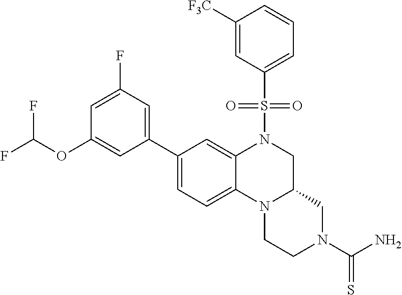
FC(OC1=CC(C2=CC=C3C(=C2)N(S(=O)(=O)C2=CC=CC([F3C])=C2)CC2N3CCN(C(N)=S)C2)=CC(F)=C1)F
